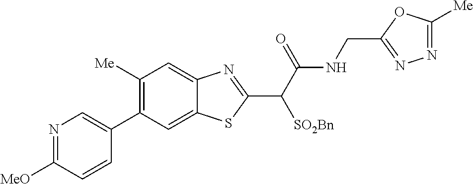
C1(C2=CN=C([MeO])C=C2)=C([Me])C=C2C(=C1)SC(C(C(NCC1=NN=C([Me])O1)=O)[SO2Bn])=N2
